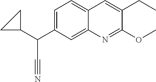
C1=C(C(C2CC2)C#N)C=C2C(=C1)C=C(CC)C(OC)=N2
